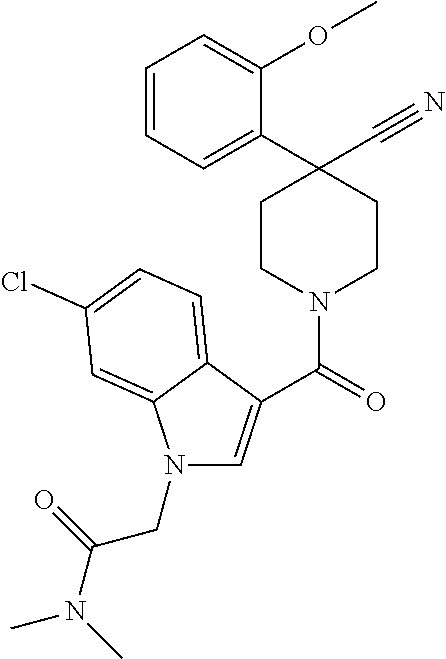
N1(CC(N(C)C)=O)C=C(C(=O)N2CCC(C3=CC=CC=C3OC)(C#N)CC2)C2=CC=C(Cl)C=C12
